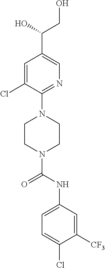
C1=C(Cl)C(N2CCN(C(NC3=CC=C(Cl)C([CF3])=C3)=O)CC2)=NC=C1C(O)CO
